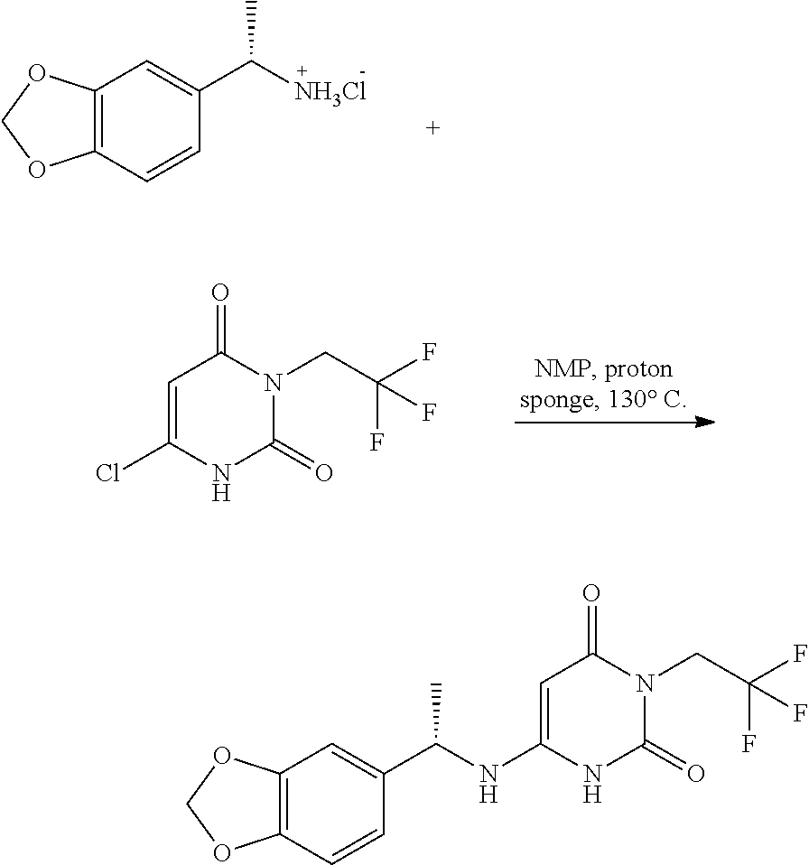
C12=C(C=CC(C(C)[NH3Cl])=C1)OCO2.C1=C(Cl)NC(=O)N(CC(F)(F)F)C1=O.C12=C(C=CC(C(C)NC3=CC(=O)N(CC(F)(F)F)C(=O)N3)=C1)OCO2
